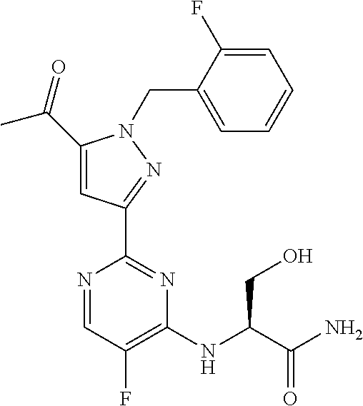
CC(=O)C1=CC(C2=NC(NC(C(N)=O)CO)=C(F)C=N2)=NN1CC1=CC=CC=C1F
